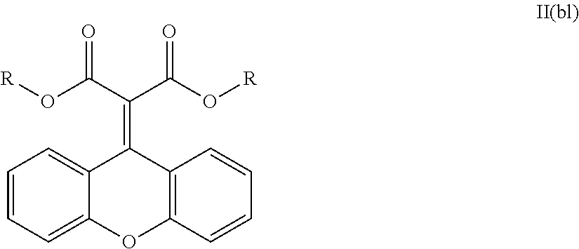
C1=CC=C2C(=C1)C(=C(C(O[R])=O)C(O[R])=O)C1=C(O2)C=CC=C1
